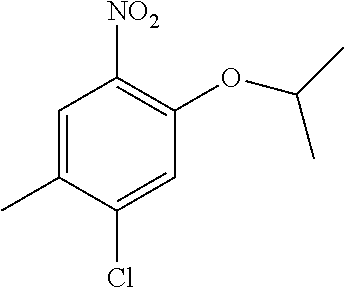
C1=C(C)C(Cl)=CC(OC(C)C)=C1[NO2]
